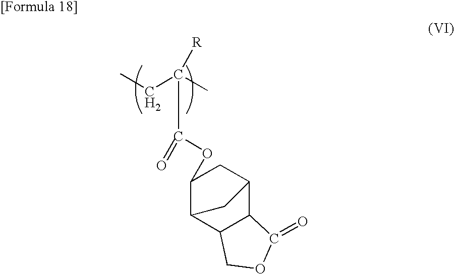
CCC(C)([R])C(=O)OC1C2C3C(C(C1)C2)C(=O)OC3
